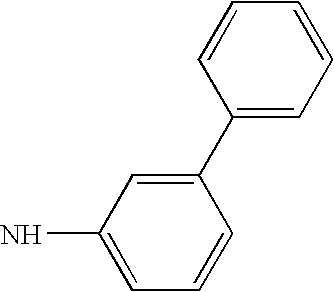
C1(C2=CC(N)=CC=C2)=CC=CC=C1
